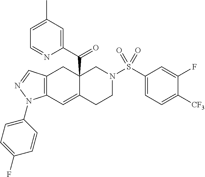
C1(N2C3=C(CC4(C(C5=CC(C)=CC=N5)=O)C(=C3)CCN(S(C3=CC=C([CF3])C(F)=C3)(=O)=O)C4)C=N2)=CC=C(F)C=C1
